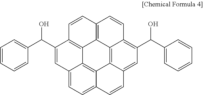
C12=C3C4=CC(C(C5=CC=CC=C5)O)=C1C=CC1=C2C2=C(C=C1)C(C(C1=CC=CC=C1)O)=CC1=CC=C(C3=C21)C=C4
